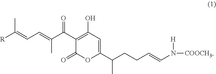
CC(=CC=C(C(C1=C(O)C=C(C(CCC=CN([H])[COOCH3])C)OC1=O)=O)C)[R]
